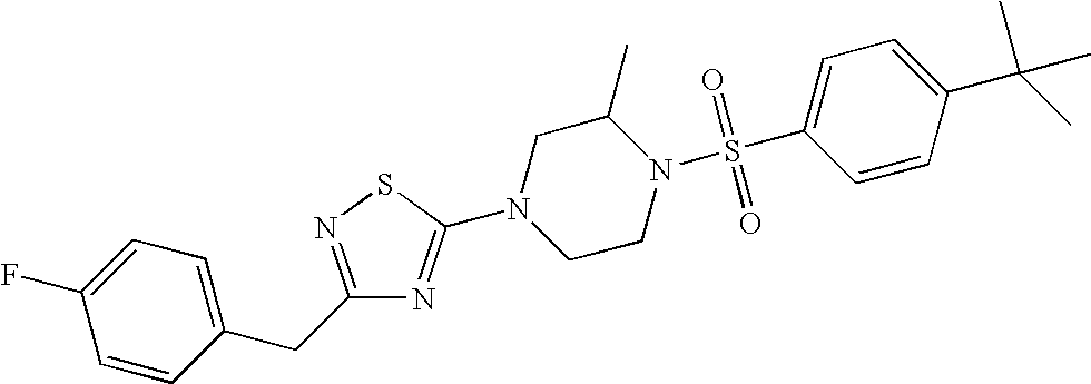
C1=CC(CC2=NSC(N3CCN(S(C4=CC=C(C(C)(C)C)C=C4)(=O)=O)C(C)C3)=N2)=CC=C1F
